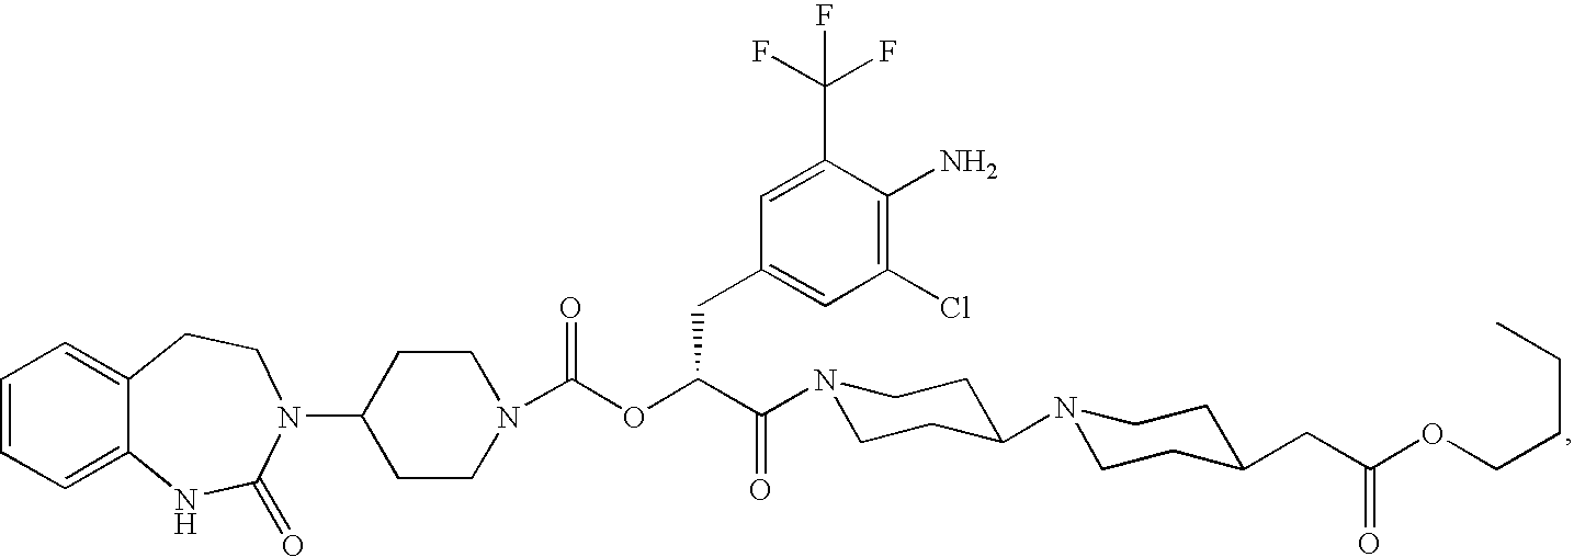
C1=CC=C2C(=C1)CCN(C1CCN(C(OC(C(=O)N3CCC(N4CCC(CC(OCCCC)=O)CC4)CC3)CC3=CC(Cl)=C(N)C(C(F)(F)F)=C3)=O)CC1)C(=O)N2
